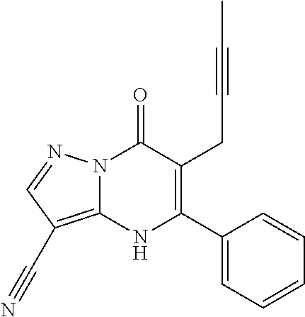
N12C(=C(C#N)C=N1)NC(C1=CC=CC=C1)=C(CC#CC)C2=O
